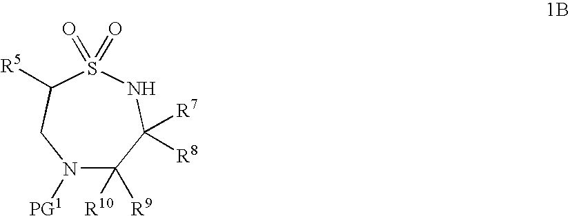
N1([PG1])C([R10])([R9])C([R7])([R8])NS(=O)(=O)C([R5])C1
